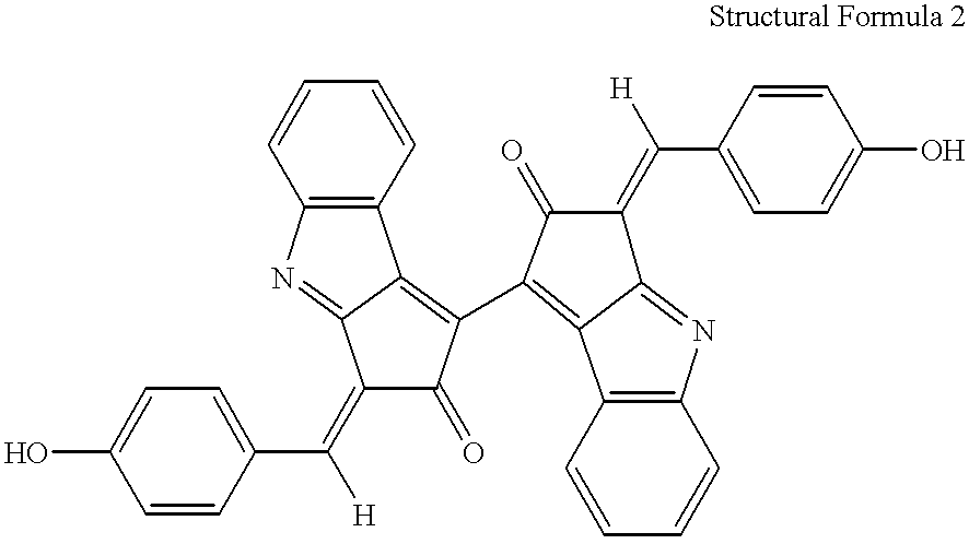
OC1=CC=C(C([H])=C2C(=O)C(C3=C4C(=NC5=C4C=CC=C5)C(=C(C4=CC=C(O)C=C4)[H])C3=O)=C3C2=NC2=C3C=CC=C2)C=C1
